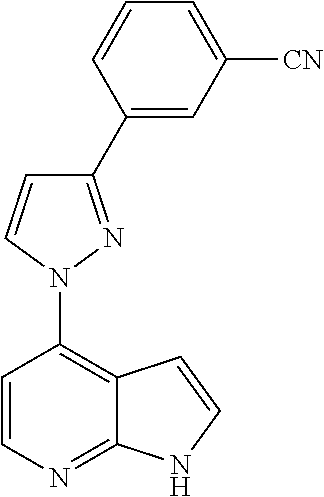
N1(C2=C3C(=NC=C2)NC=C3)N=C(C2=CC([CN])=CC=C2)C=C1
